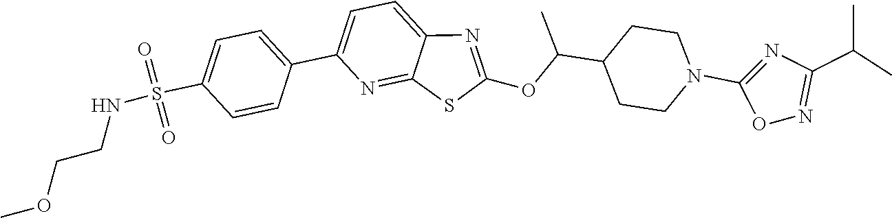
C1=C(C2=CC=C(S(NCCOC)(=O)=O)C=C2)N=C2C(=C1)N=C(OC(C1CCN(C3=NC(C(C)C)=NO3)CC1)C)S2
